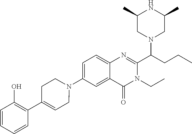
C1=C(N2CCC(C3=C(O)C=CC=C3)=CC2)C=C2C(=C1)N=C(C(CCC)N1CC(C)NC(C)C1)N(CC)C2=O
